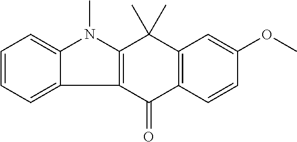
C1=CC=C2C(=C1)N(C)C1=C2C(=O)C2=C(C1(C)C)C=C(OC)C=C2
